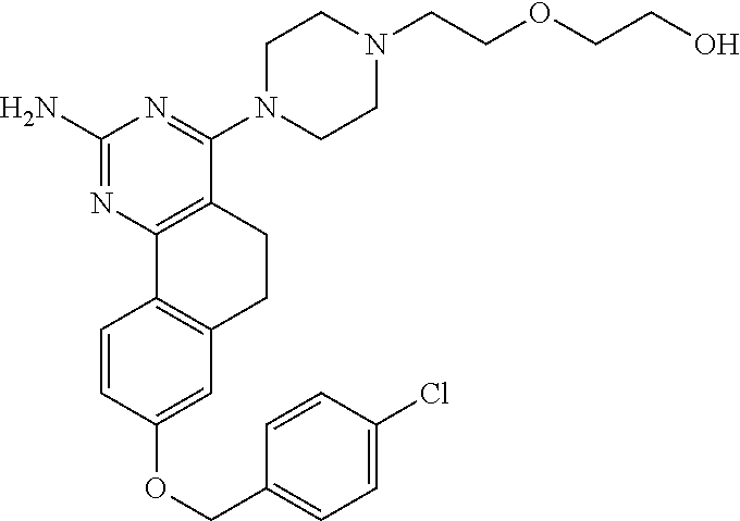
C1(N)=NC2=C(C(N3CCN(CCOCCO)CC3)=N1)CCC1=C2C=CC(OCC2=CC=C(Cl)C=C2)=C1
